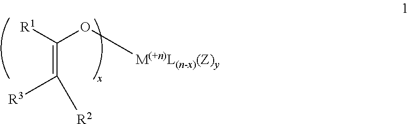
C(O[M(+n)L(n-x)(Z)y])([R1])=C([R2])[R3]
